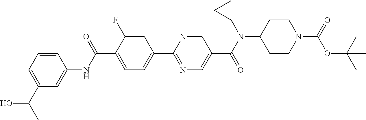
C1(C(NC2=CC(C(C)O)=CC=C2)=O)=CC=C(C2=NC=C(C(N(C3CC3)C3CCN(C(=O)OC(C)(C)C)CC3)=O)C=N2)C=C1F
